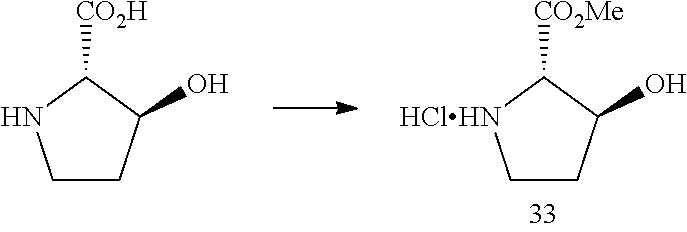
C1CC(O)C([CO2H])N1.C1CC(O)C([CO2Me])[HClHN]1
